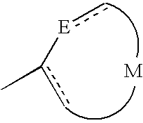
Cc(-[E]c)c
